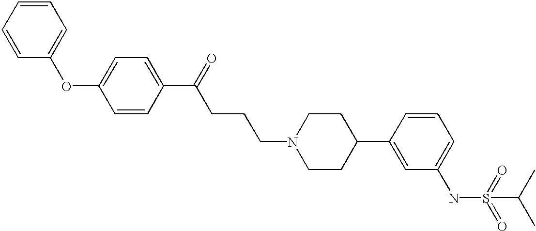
C1=CC(C(=O)CCCN2CCC(C3=CC(NS(=O)(=O)C(C)C)=CC=C3)CC2)=CC=C1OC1=CC=CC=C1
